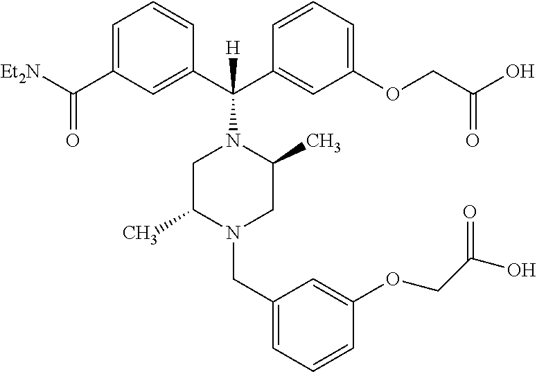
C1=C(C([Et2N])=O)C=C(C(C2=CC(OCC(O)=O)=CC=C2)(N2CC(C)N(CC3=CC=CC(OCC(O)=O)=C3)CC2C)[H])C=C1
